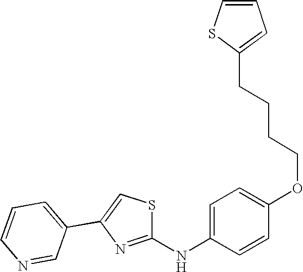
C1(NC2=NC(C3=CC=CN=C3)=CS2)=CC=C(OCCCCC2=CC=CS2)C=C1
